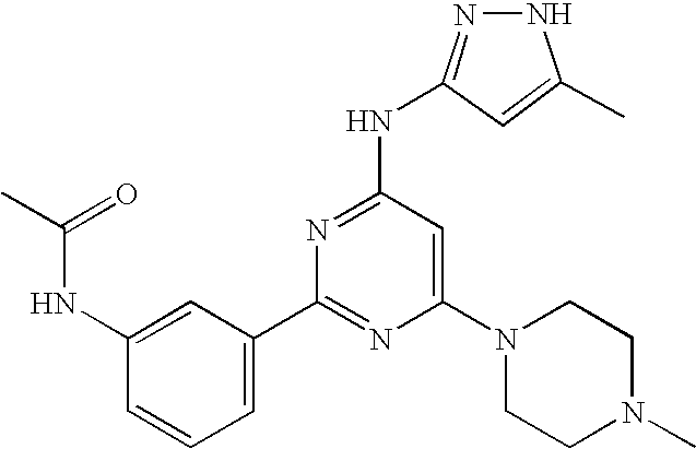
C1(C2=NC(N3CCN(C)CC3)=CC(NC3=NNC(C)=C3)=N2)=CC=CC(NC(C)=O)=C1
